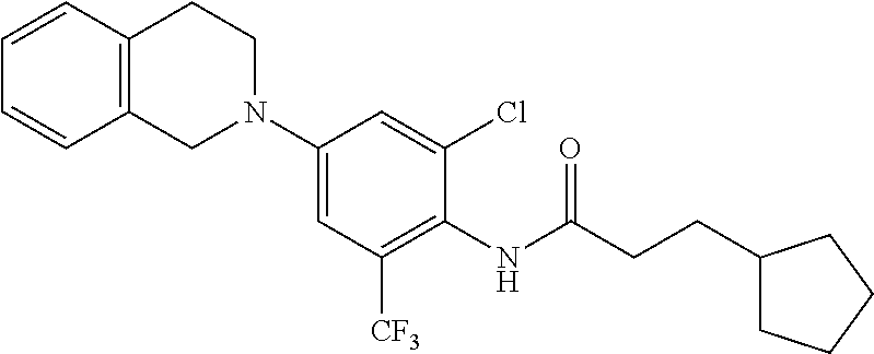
C1(N2CCC3=C(C2)C=CC=C3)=CC([CF3])=C(NC(CCC2CCCC2)=O)C(Cl)=C1
